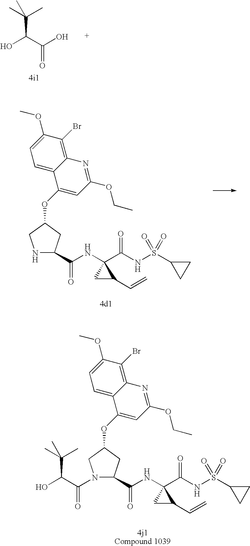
C(=O)(C1(NC(C2NCC(OC3=CC(OCC)=NC4=C(Br)C(OC)=CC=C43)C2)=O)C(C=C)C1)NS(=O)(=O)C1CC1.C(=O)(C1(NC(C2N(C(C(O)C(C)(C)C)=O)CC(OC3=CC(OCC)=NC4=C(Br)C(OC)=CC=C43)C2)=O)C(C=C)C1)NS(=O)(=O)C1CC1.OC(C(=O)O)C(C)(C)C
